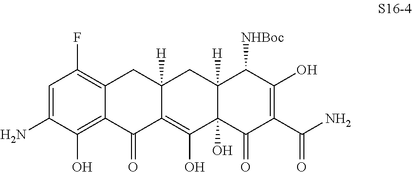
C1(N)=CC(F)=C2C(=C1O)C(=O)C1=C(O)C3(O)C([H])(CC1([H])C2)C([NHBoc])C(O)=C(C(N)=O)C3=O
